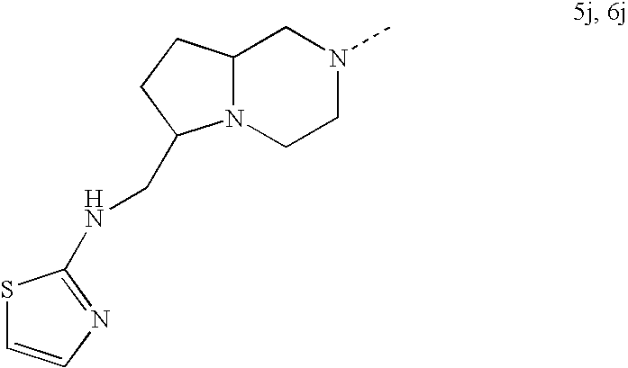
N12C(CN(C)CC1)CCC2CNC1=NC=CS1
